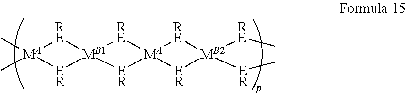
[RE]1[MA](C)(C)[ER][MB1]12[RE][MA]1([RE][MB2]([RE]C)([ER]C)[ER]1)[ER]2
